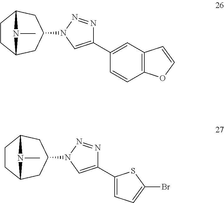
C1CC2CC(N3C=C(C4=CC5=C(C=C4)OC=C5)N=N3)CC1N2C.C1CC2CC(N3C=C(C4=CC=C(Br)S4)N=N3)CC1N2C
